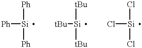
[Ph][Si]([Ph])[Ph].[tBu][Si]([tBu])[tBu].Cl[Si](Cl)Cl
